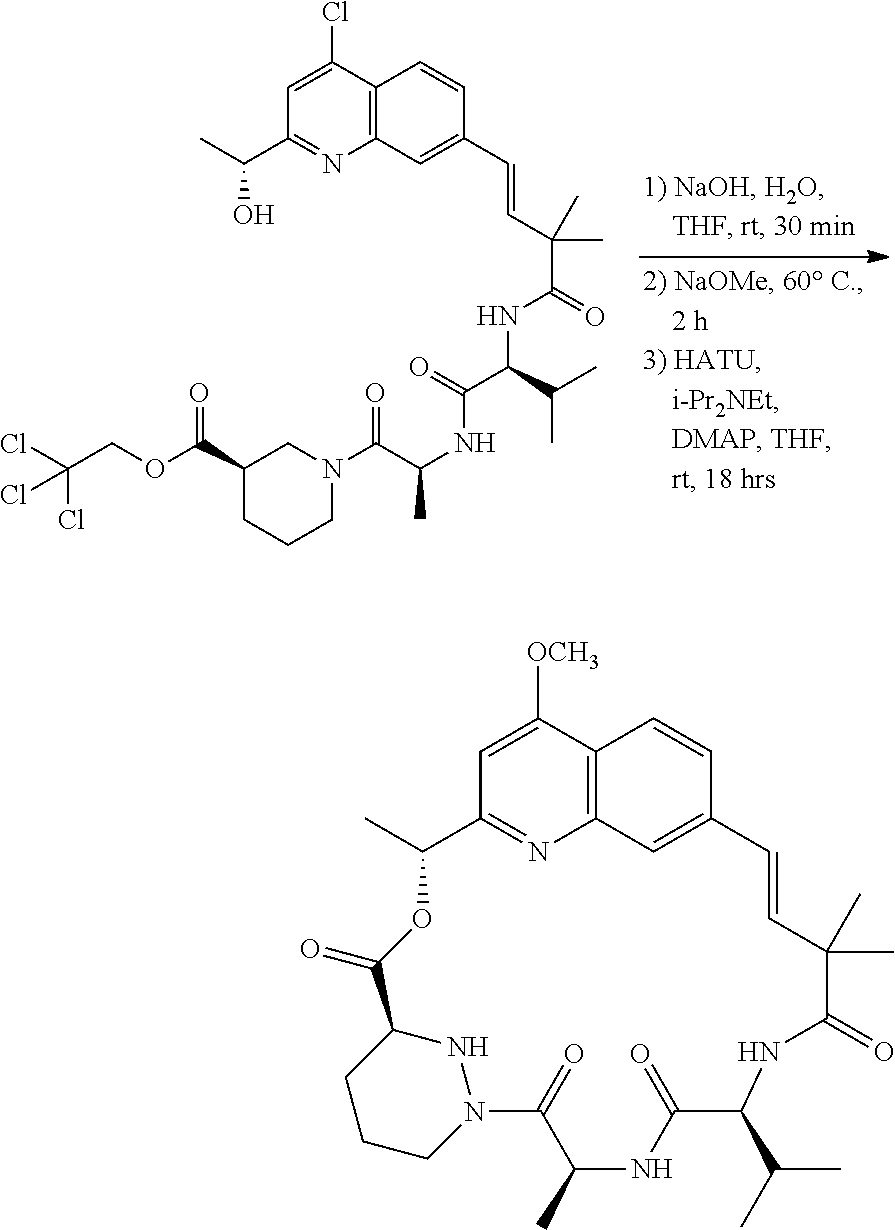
C1(C(OCC(Cl)(Cl)Cl)=O)CCCN(C(C(NC(C(C(C)C)NC(C(C)(C)C=CC2=CC3=C(C=C2)C(Cl)=CC(C(C)O)=N3)=O)=O)C)=O)C1.C1=C([OCH3])C2=C3N=C1C(C)OC(=O)C1CCCN(N1)C(=O)C(C)NC(=O)C(C(C)C)NC(=O)C(C)(C)C=CC(=C3)C=C2
